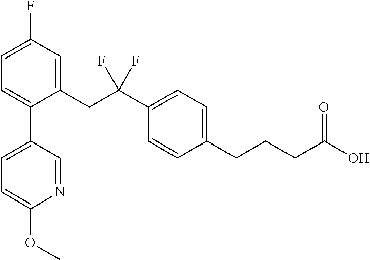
C1(CC(C2=CC=C(CCCC(O)=O)C=C2)(F)F)=CC(F)=CC=C1C1=CC=C(OC)N=C1
